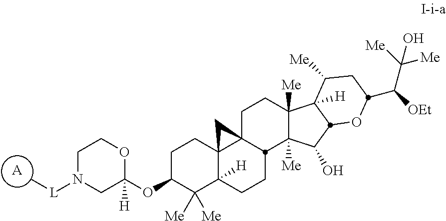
[A].C1N([L]C)CC(OC2C([Me])([Me])C3([H])C4(CC2)C2(C4)CCC4([Me])C([Me])(C(O)C5C4([H])C([Me])CC(C([OEt])C([Me])([Me])O)O5)C2CC3)([H])OC1
